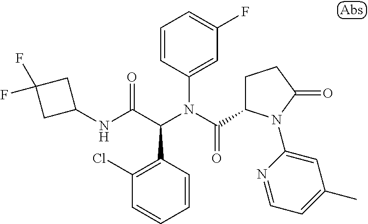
C1=CC(N(C(=O)C2CCC(=O)N2C2=CC(C)=CC=N2)C(C(NC2CC(F)(F)C2)=O)C2=C(Cl)C=CC=C2)=CC(F)=C1
